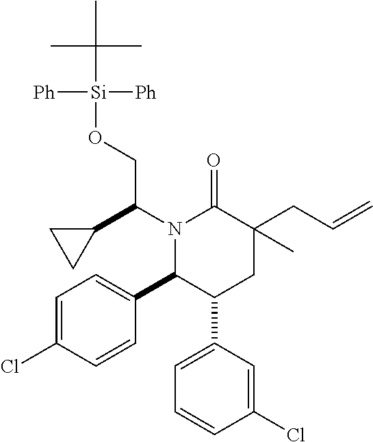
N1(C(C2CC2)CO[Si](C(C)(C)C)([Ph])[Ph])C(C2=CC=C(Cl)C=C2)C(C2=CC=CC(Cl)=C2)CC(CC=C)(C)C1=O
